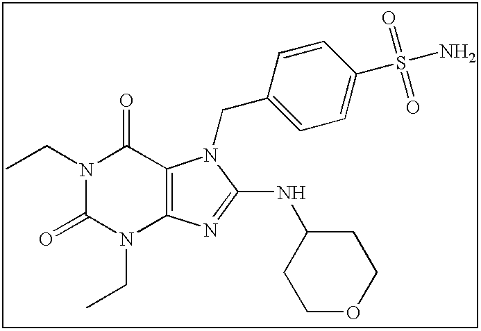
N1(CC)C(=O)N(CC)C2=C(C1=O)N(CC1=CC=C(S(N)(=O)=O)C=C1)C(NC1CCOCC1)=N2
